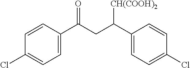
C1=CC(C(CC(C2=CC=C(Cl)C=C2)[CH(COOH)2])=O)=CC=C1Cl
